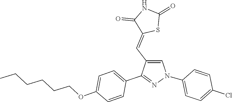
C1(N2C=C(C=C3SC(=O)NC3=O)C(C3=CC=C(OCCCCCC)C=C3)=N2)=CC=C(Cl)C=C1
